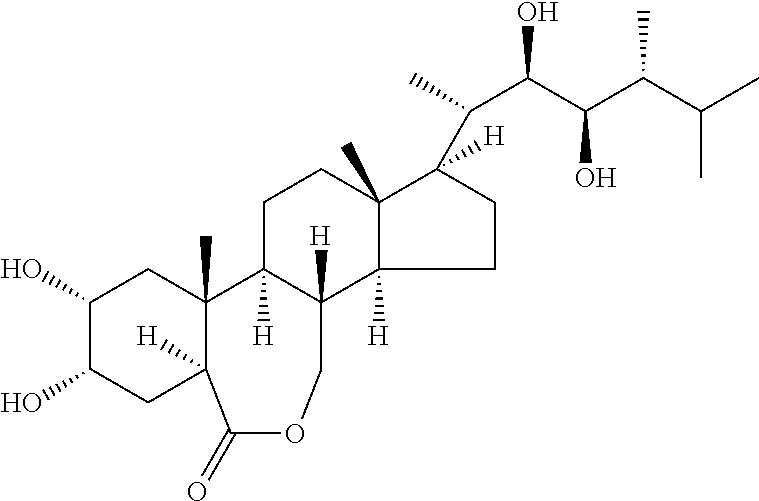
C1(O)C(O)CC2([H])C(C)(C1)C1([H])C([H])(COC2=O)C2([H])C(C)(CC1)C([H])(C(C)C(C(C(C(C)C)C)O)O)CC2
